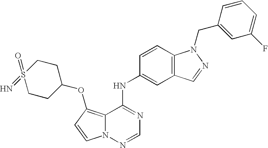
C12=C(OC3CCS(=O)(=N)CC3)C=CN1N=CN=C2NC1=CC2=C(C=C1)N(CC1=CC(F)=CC=C1)N=C2
